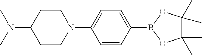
C1(N(C)C)CCN(C2=CC=C(B3OC(C)(C)C(C)(C)O3)C=C2)CC1
